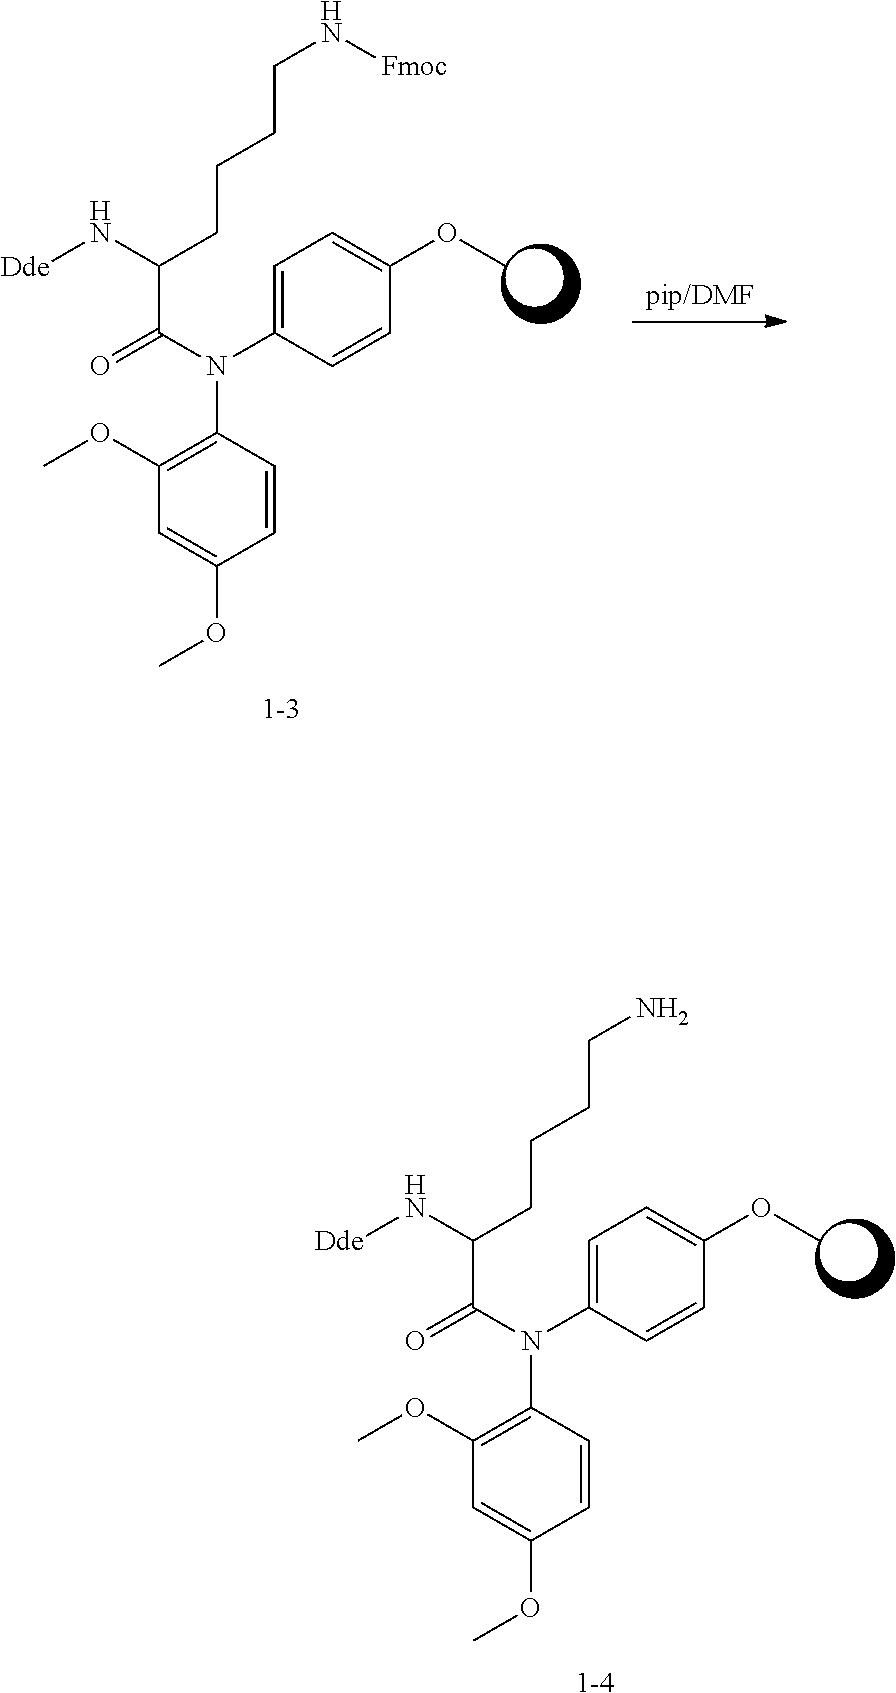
C1(N(C2=CC=C(OC)C=C2)C(=O)C(N[Dde])CCCCN)=C(OC)C=C(OC)C=C1.[1-4].C1(N(C2=CC=C(OC)C=C2)C(=O)C(N[Dde])CCCCN[Fmoc])=C(OC)C=C(OC)C=C1.[1-3]
